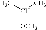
C([OCH3])(C)C
